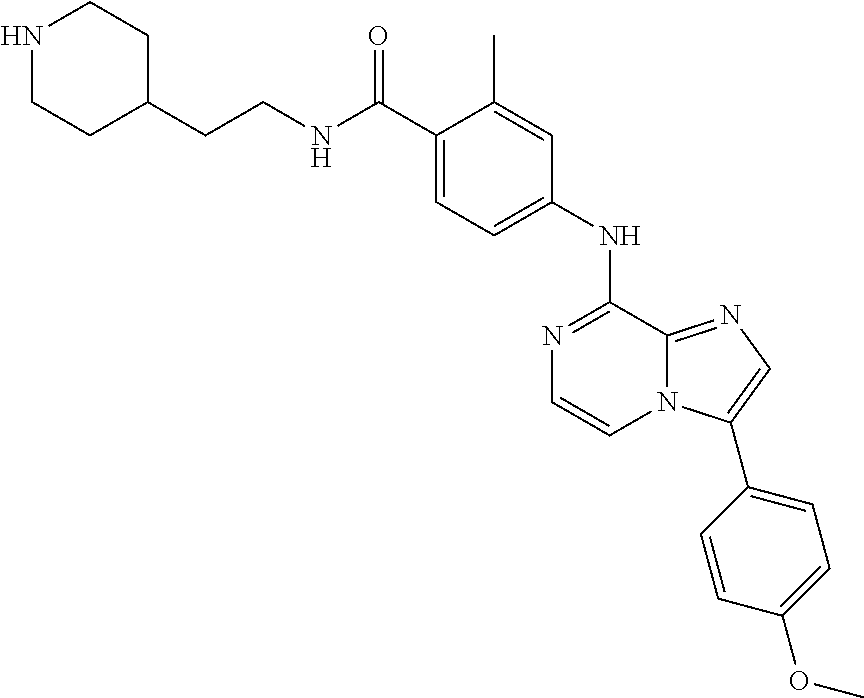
C1(C(NCCC2CCNCC2)=O)=CC=C(NC2=NC=CN3C2=NC=C3C2=CC=C(OC)C=C2)C=C1C
